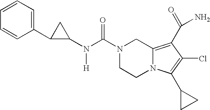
N(C(N1CCN2C(=C(C(=O)N)C(Cl)=C2C2CC2)C1)=O)([H])C1CC1C1=CC=CC=C1
